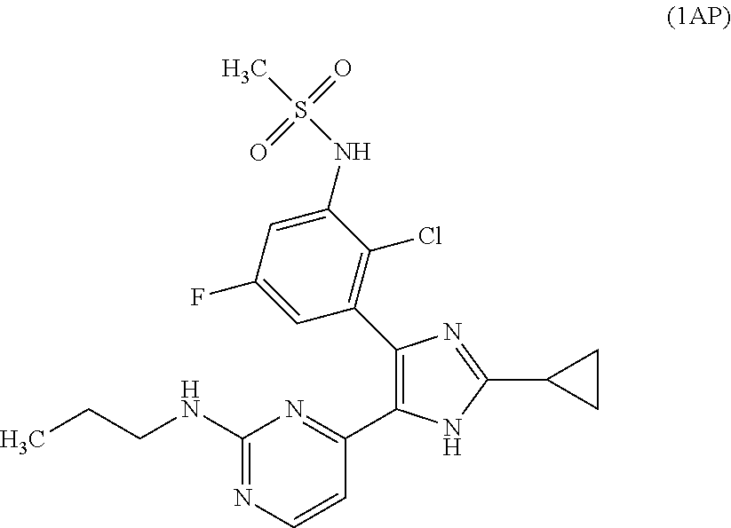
C(CNC1=NC=CC(C2=C(C3=C(Cl)C(NS(=O)(=O)C)=CC(F)=C3)N=C(C3CC3)N2)=N1)C
